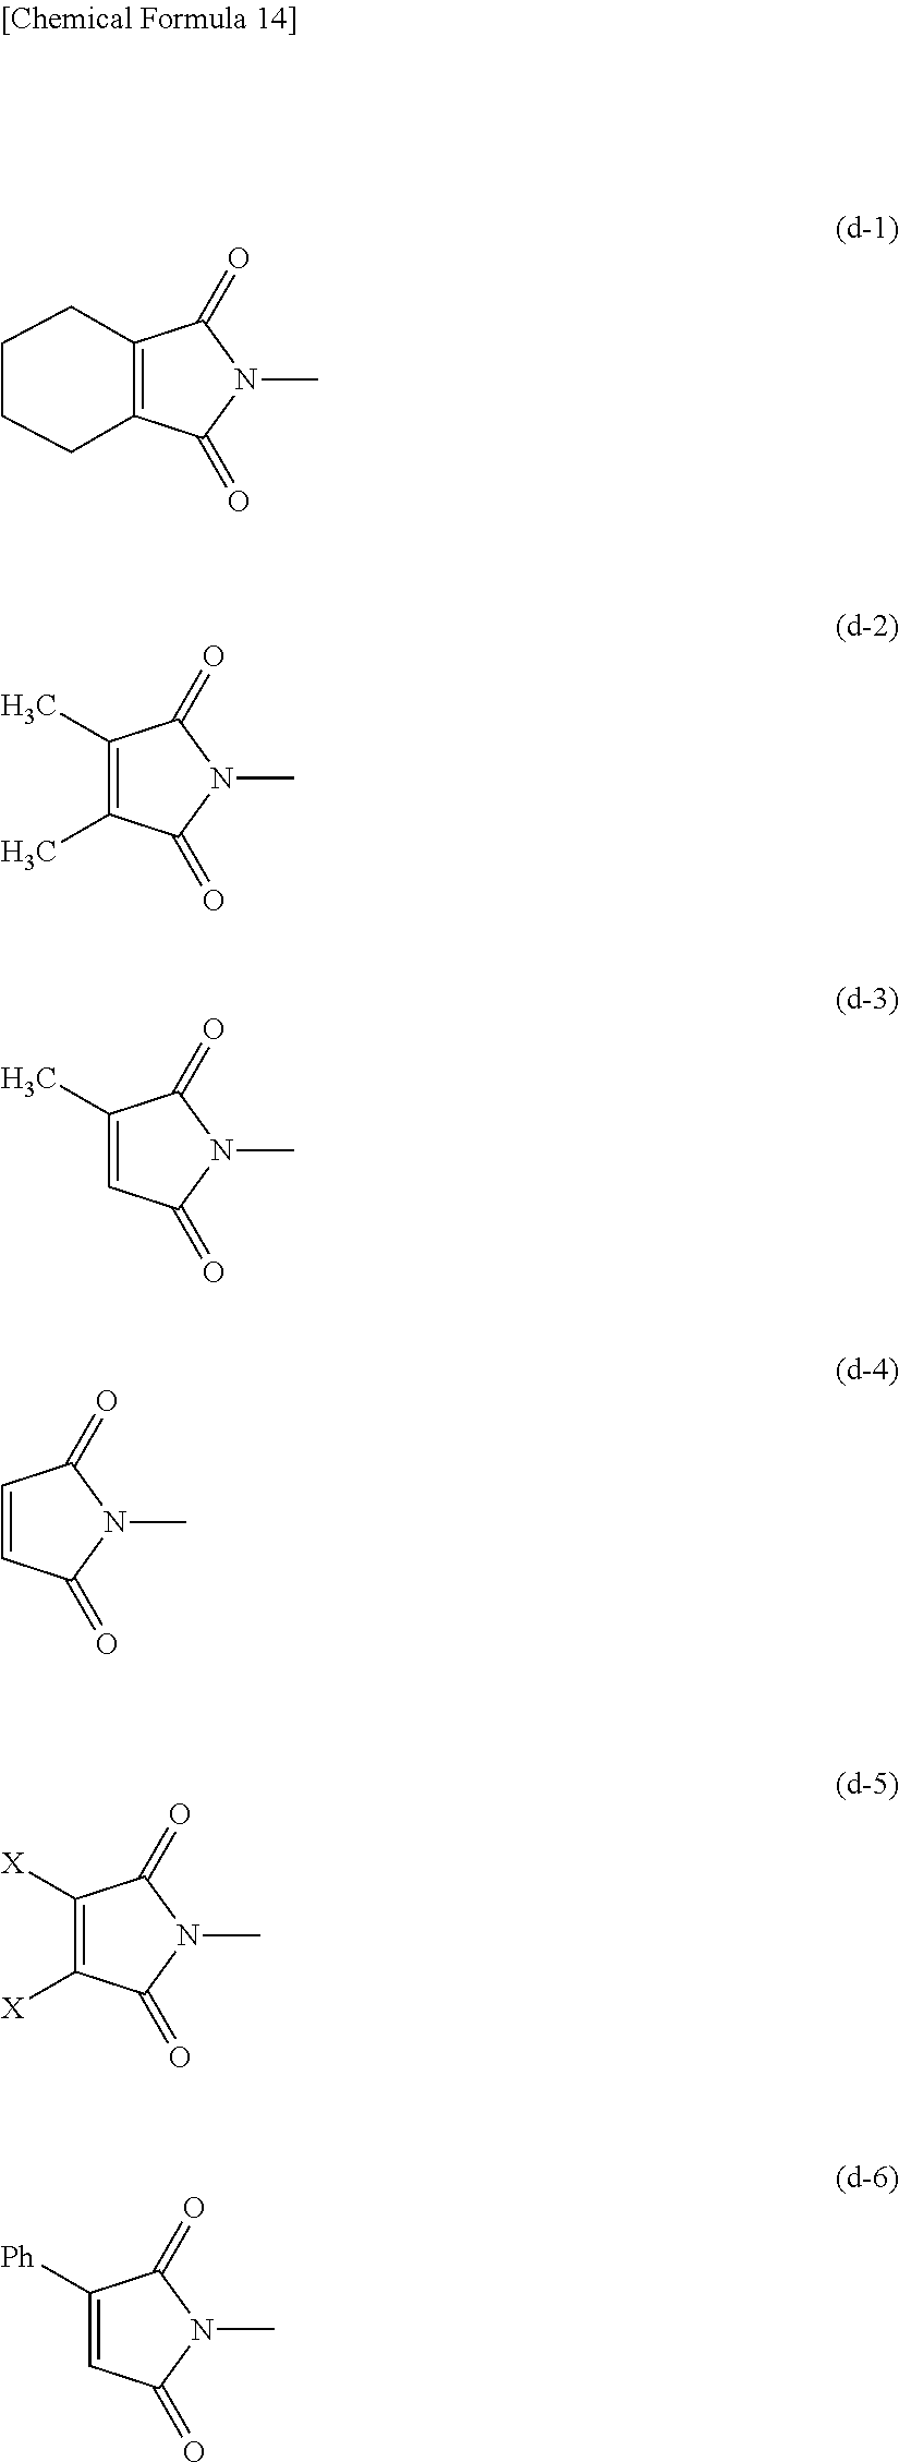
C12=C(C(=O)N(C)C1=O)CCCC2.C1(C)=C(C)C(=O)N(C)C1=O.C1(C)=CC(=O)N(C)C1=O.C1=CC(=O)N(C)C1=O.C1([X])=C([X])C(=O)N(C)C1=O.C1([Ph])=CC(=O)N(C)C1=O
